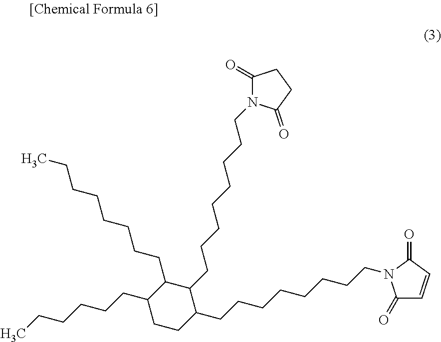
C1(CCCCCCCCN2C(=O)C=CC2=O)C(CCCCCCCCN2C(=O)CCC2=O)C(CCCCCCCC)C(CCCCCC)CC1
